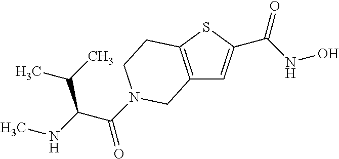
C12=C(SC(C(NO)=O)=C1)CCN(C(=O)C(NC)C(C)C)C2
